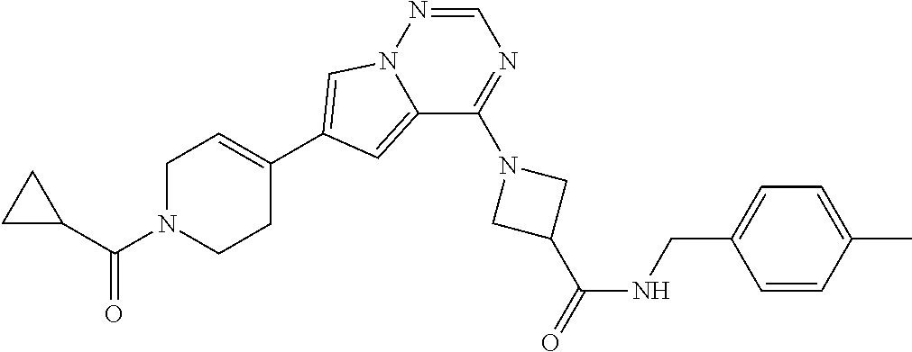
C12=CC(C3=CCN(C(C4CC4)=O)CC3)=CN1N=CN=C2N1CC(C(=O)NCC2=CC=C(C)C=C2)C1
